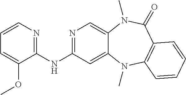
C1=CN=C(NC2=NC=C3C(=C2)N(C)C2=C(C(=O)N3C)C=CC=C2)C(OC)=C1
